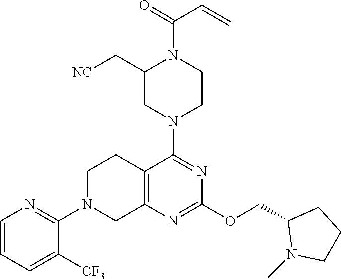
C12=C(N=C(OCC3N(C)CCC3)N=C1N1CCN(C(C=C)=O)C(C[NC])C1)CN(C1=NC=CC=C1[CF3])CC2
